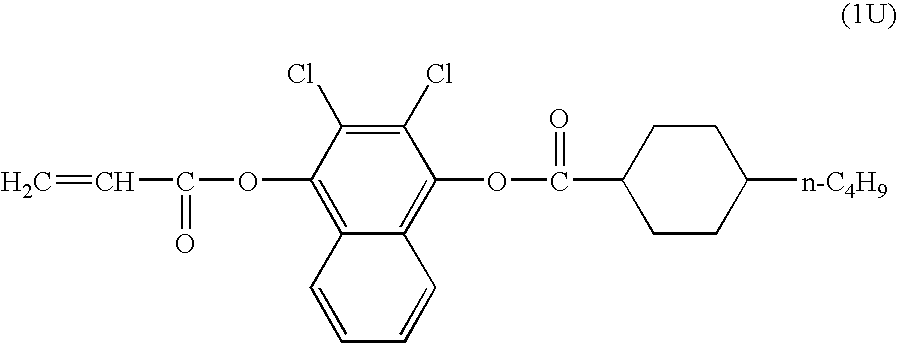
C=CC(=O)OC1=C2C(=C(OC(=O)C3CCC([n-C4H9])CC3)C(Cl)=C1Cl)C=CC=C2
